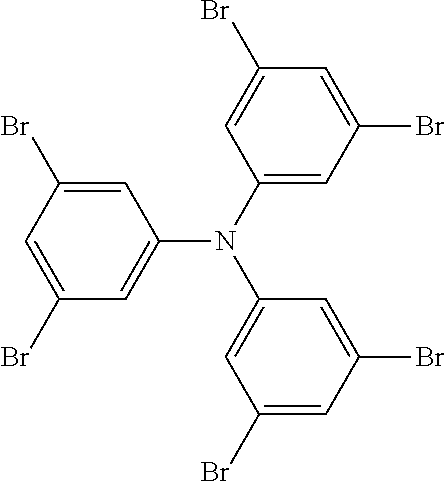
C1(N(C2=CC(Br)=CC(Br)=C2)C2=CC(Br)=CC(Br)=C2)=CC(Br)=CC(Br)=C1
